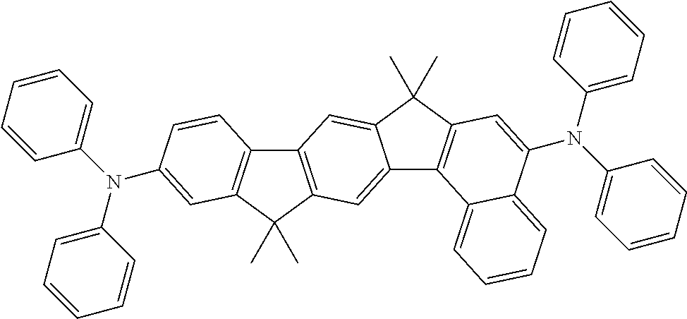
C12=CC3=C(C=C1C(C)(C)C1=C2C2=CC=CC=C2C(N(C2=CC=CC=C2)C2=CC=CC=C2)=C1)C1=C(C3(C)C)C=C(N(C2=CC=CC=C2)C2=CC=CC=C2)C=C1
